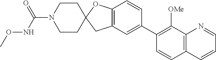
C12=C(C=C(C3=C([OMe])C4=C(C=C3)C=CC=N4)C=C1)CC1(O2)CCN(C(NOC)=O)CC1
